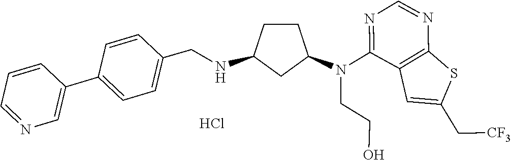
N(C1=NC=NC2=C1C=C(C[CF3])S2)(C1CCC(NCC2=CC=C(C3=CN=CC=C3)C=C2)C1)CCO.Cl
